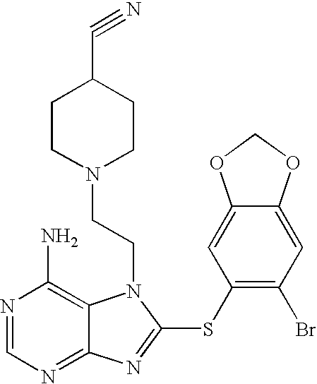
N1=CN=C2C(=C1N)N(CCN1CCC(C#N)CC1)C(SC1=C(Br)C=C3C(=C1)OCO3)=N2
